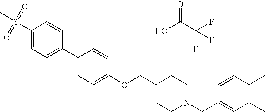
S(C1=CC=C(C2=CC=C(OCC3CCN(CC4=CC(C)=C(C)C=C4)CC3)C=C2)C=C1)(C)(=O)=O.OC(C(F)(F)F)=O
